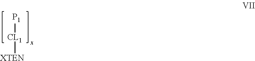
[P1][CL1][XTEN]
